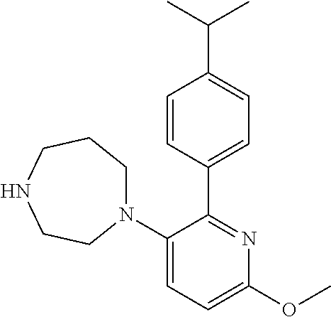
C1=CC(C2=NC(OC)=CC=C2N2CCCNCC2)=CC=C1C(C)C
